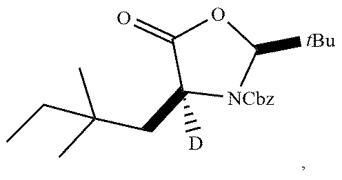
CC(C)(CC1([D])[NCbz]C([tBu])OC1=O)CC
